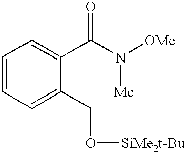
C1=CC=C(CO[SiMe2t-Bu])C(C(N([OMe])[Me])=O)=C1
